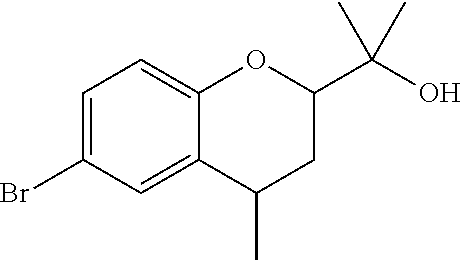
C1=C(Br)C=C2C(=C1)OC(C(O)(C)C)CC2C
